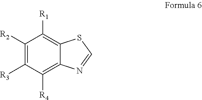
C1([R2])=C([R3])C([R4])=C2C(=C1[R1])SC=N2
